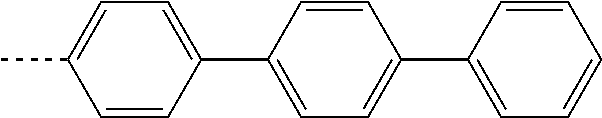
C1=C(C2=CC=C(C)C=C2)C=CC(C2=CC=CC=C2)=C1
